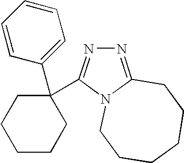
C1CCCC(C2=CC=CC=C2)(C2=NN=C3N2CCCCCC3)C1
